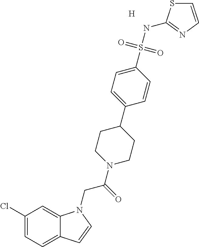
[H].C1(Cl)=CC=C2C(=C1)N(CC(=O)N1CCC(C3=CC=C(S(NC4=NC=CS4)(=O)=O)C=C3)CC1)C=C2
